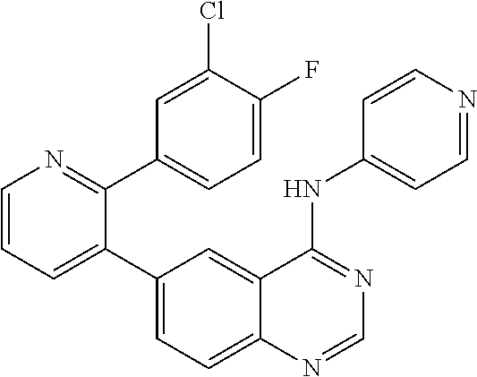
C1=CC=C(C2=CC=C3C(=C2)C(NC2=CC=NC=C2)=NC=N3)C(C2=CC=C(F)C(Cl)=C2)=N1
